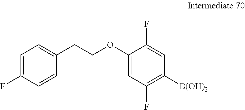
C1=C(F)C=CC(CCOC2=CC(F)=C([B(OH)2])C=C2F)=C1
